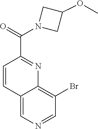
C12=CN=CC(Br)=C1N=C(C(N1CC(OC)C1)=O)C=C2
